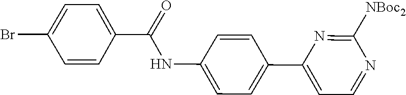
C1=CC(C2=CC=NC([NBoc2])=N2)=CC=C1NC(=O)C1=CC=C(Br)C=C1
